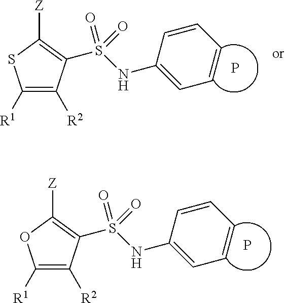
C1([R1])=C([R2])C(S(NC2=CC=CC=C2)(=O)=O)=C([Z])S1.P.C1([R1])=C([R2])C(S(NC2=CC=CC=C2)(=O)=O)=C([Z])O1.P
